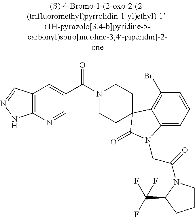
N1(C(C2=CC3=C(N=C2)NN=C3)=O)CCC2(CC1)C1=C(Br)C=CC=C1N(CC(=O)N1CCCC1C(F)(F)F)C2=O
